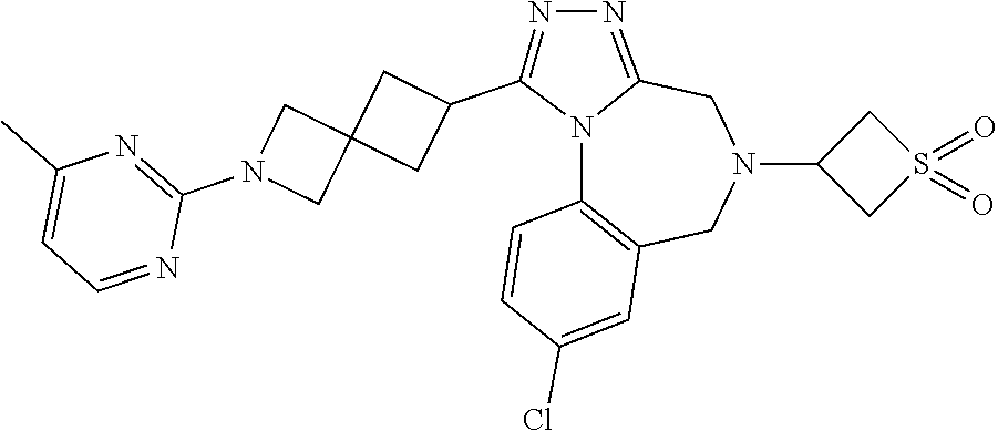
N12C3=C(CN(C4CS(=O)(=O)C4)CC1=NN=C2C1CC2(C1)CN(C1=NC(C)=CC=N1)C2)C=C(Cl)C=C3
